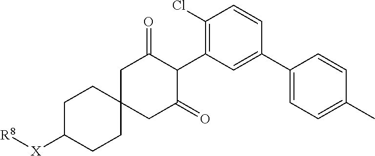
C1C([X][R8])CCC2(C1)CC(=O)C(C1=C(Cl)C=CC(C3=CC=C(C)C=C3)=C1)C(=O)C2
